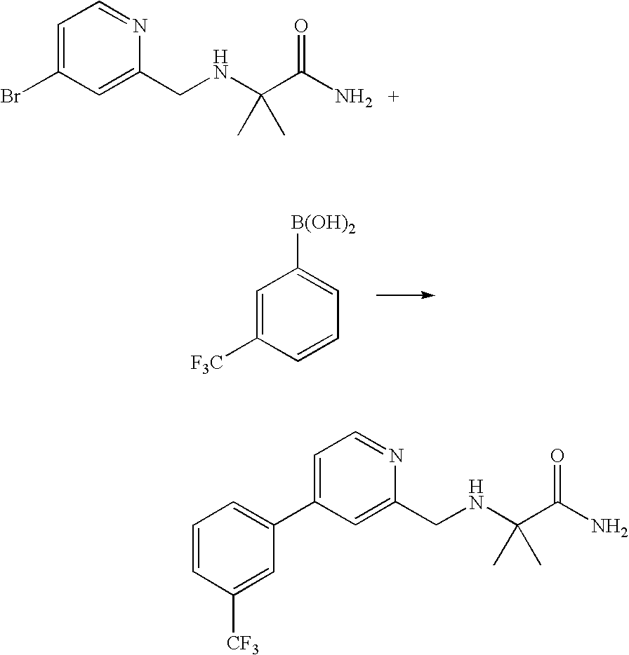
C1=C(Br)C=C(CNC(C(N)=O)(C)C)N=C1.C1=C([F3C])C=CC=C1[B(OH)2].C1=CC([CF3])=CC(C2=CC=NC(CNC(C(N)=O)(C)C)=C2)=C1
